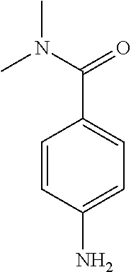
C1=CC(N)=CC=C1C(=O)N(C)C
